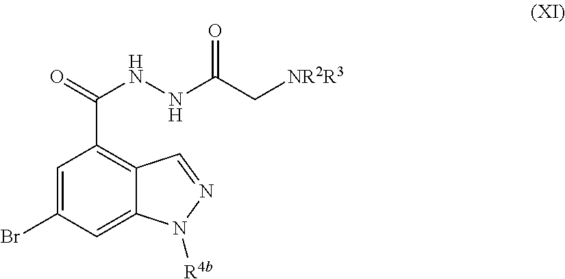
C1=C(Br)C=C2C(=C1C(=O)NNC(C[NR2R3])=O)C=NN2[R4b]
